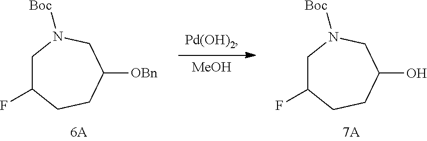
[Pd(OH)2].[MeOH].C1C(F)CCC([OBn])CN1[Boc].C1C(F)CCC(O)CN1[Boc]
